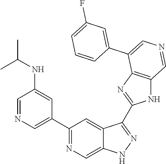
C1(C2=CN=CC(NC(C)C)=C2)=NC=C2C(=C1)C(C1=NC3=C(N1)C=NC=C3C1=CC(F)=CC=C1)=NN2
